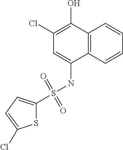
S(NC1=CC(Cl)=C(O)C2=C1C=CC=C2)(=O)(=O)C1=CC=C(Cl)S1
